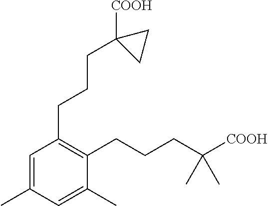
C1=C(C)C=C(C)C(CCCC([COOH])(C)C)=C1CCCC1([COOH])CC1
